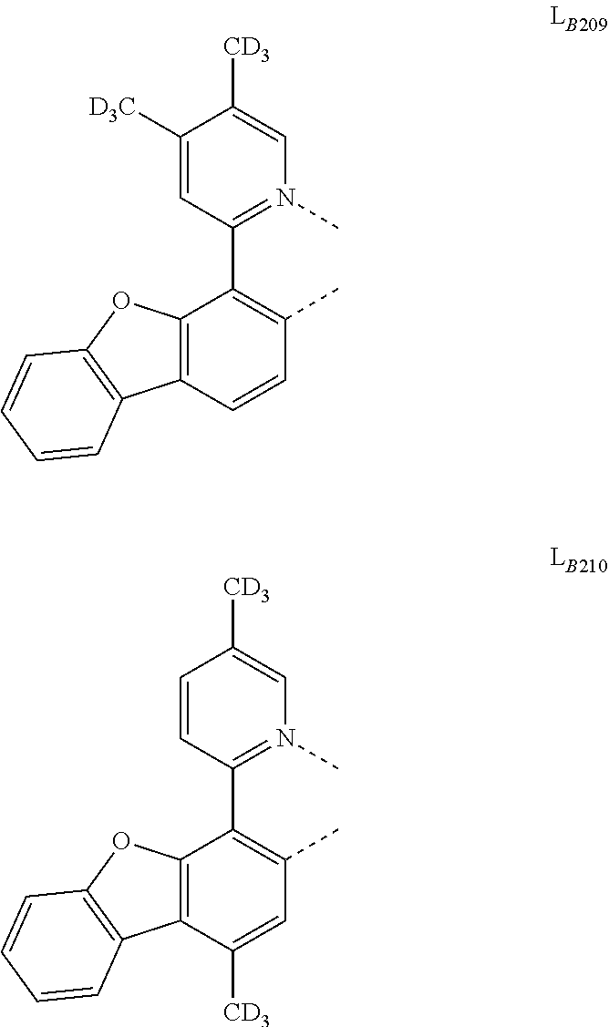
C1([D3C])=CC(C2=C(C)C=CC3=C2OC2=C3C=CC=C2)=N(C)C=C1[CD3].C1=CC(C2=C(C)C=C([CD3])C3=C2OC2=C3C=CC=C2)=N(C)C=C1[CD3]
